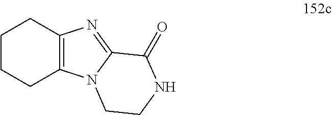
C12=C(N=C3N1CCNC3=O)CCCC2
